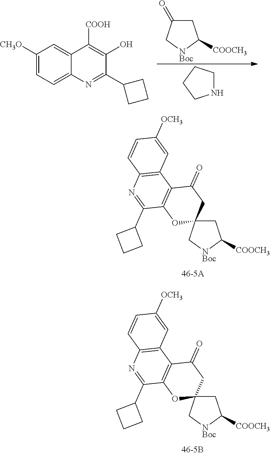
C1C2(C[NBoc]C1[COOCH3])CC(=O)C1=C(O2)C(C2CCC2)=NC2=C1C=C([OCH3])C=C2.C1C2(C[NBoc]C1[COOCH3])CC(=O)C1=C(O2)C(C2CCC2)=NC2=C1C=C([OCH3])C=C2.C1([CH3O])=CC=C2C(=C1)C([COOH])=C(O)C(C1CCC1)=N2.C1C(=O)C[NBoc]C1[COOCH3].N1CCCC1
